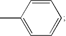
C1=CC(C)=CC=C1
